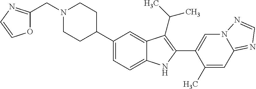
C1(C2CCN(CC3=NC=CO3)CC2)=CC=C2C(=C1)C(C(C)C)=C(C1=CN3C(=NC=N3)C=C1C)N2
